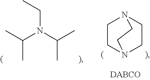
C1CN2CCN1CC2.CC(N(C(C)C)CC)C
